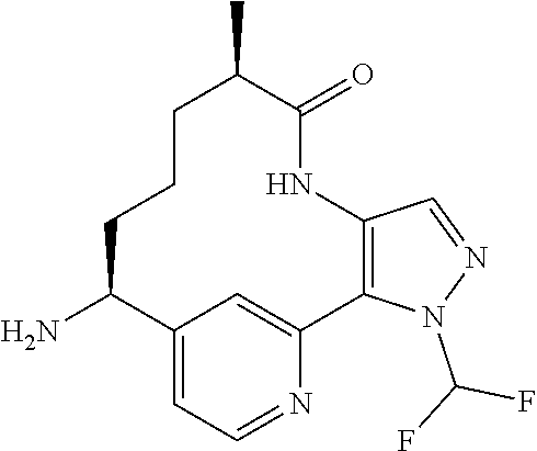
C12=CC=NC(=C1)C1=C(NC(=O)C(C)CCCC2N)C=NN1C(F)F
